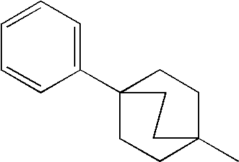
C1=CC(C23CCC(C)(CC2)CC3)=CC=C1
